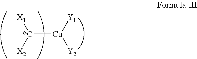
[*C]([Cu]([Y1])[Y2])([X2])[X1]
